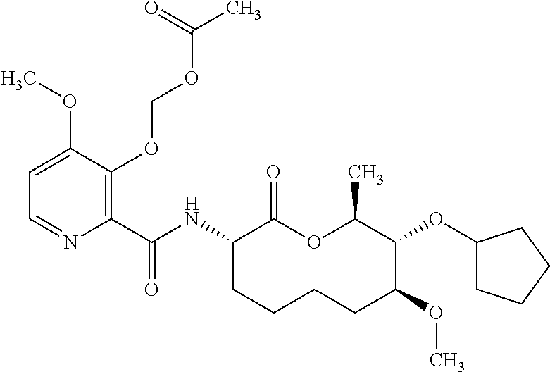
C1(C(NC2C(=O)OC(C)C(OC3CCCC3)C(OC)CCCC2)=O)=C(OCOC(C)=O)C(OC)=CC=N1
